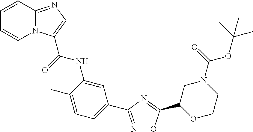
N1=C(C2=CC=C(C)C(NC(=O)C3=CN=C4N3C=CC=C4)=C2)N=C(C2OCCN(C(=O)OC(C)(C)C)C2)O1
